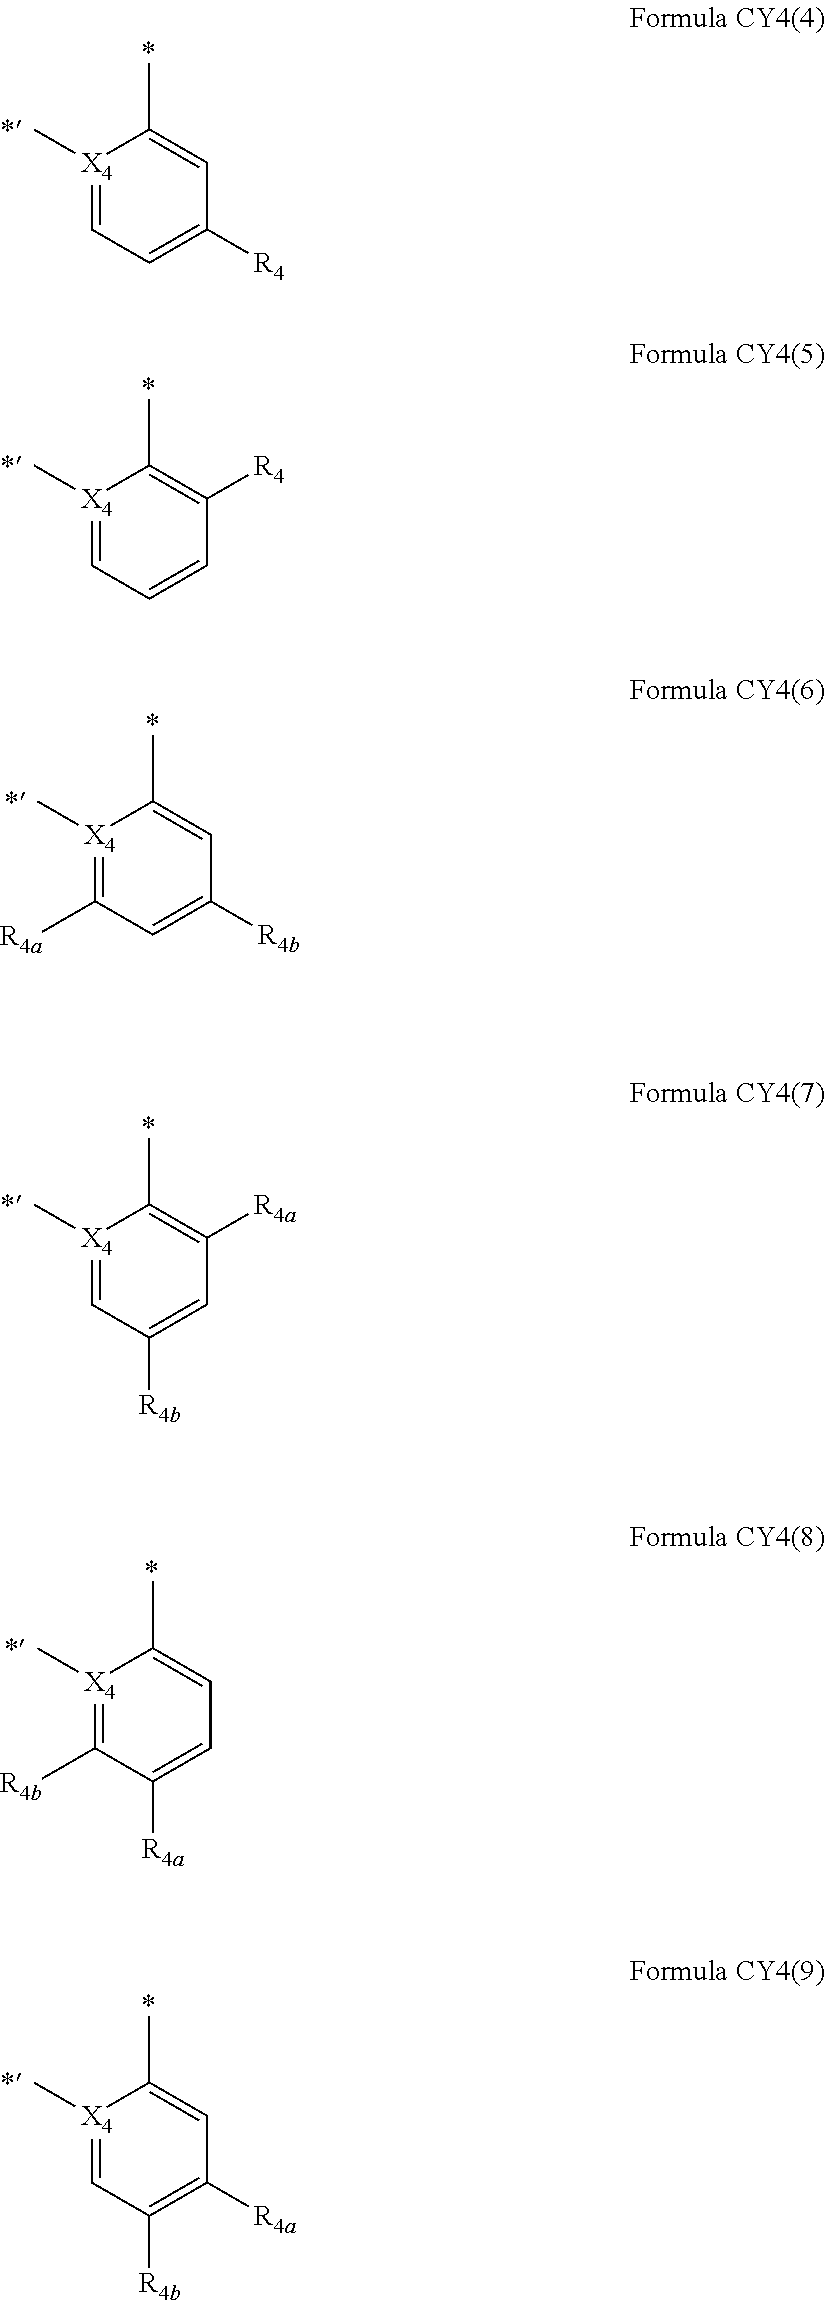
[X4]1(C)=CC=C([R4])C=C1C.[X4]1(C)=CC=CC([R4])=C1C.[X4]1(C)=C([R4a])C=C([R4b])C=C1C.[X4]1(C)=CC([R4b])=CC([R4a])=C1C.[X4]1(C)=C([R4b])C([R4a])=CC=C1C.[X4]1(C)=CC([R4b])=C([R4a])C=C1C
